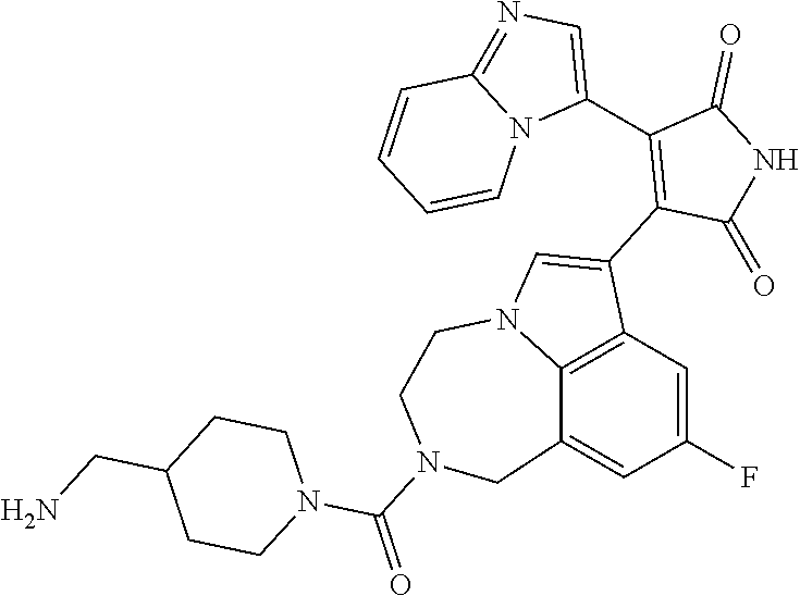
C12=C3C=C(F)C=C1CN(C(=O)N1CCC(CN)CC1)CCN2C=C3C1=C(C2=CN=C3N2C=CC=C3)C(=O)NC1=O
